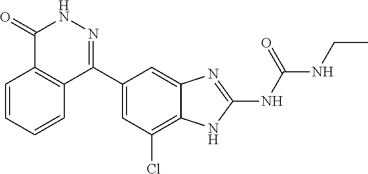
N(C(=O)NC1=NC2=CC(C3=NNC(=O)C4=C3C=CC=C4)=CC(Cl)=C2N1)CC
